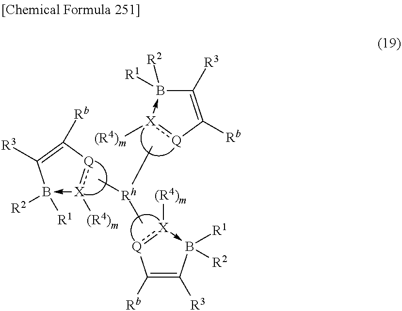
C1([Rb])=C([R3])B([R1])([R2])-[X]([(R4)m]):[Q]1.B1([R1])([R2])-[X]([(R4)m]):[Q]C([Rb])=C1[R3].C[Rh](C)C.C1([R3])=C([Rb])[Q]:[X]([(R4)m])->B1([R2])[R1]
